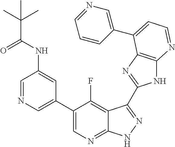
C1=NC=C(C2=CN=C3C(=C2F)C(C2=NC4=C(N2)N=CC=C4C2=CN=CC=C2)=NN3)C=C1NC(C(C)(C)C)=O
